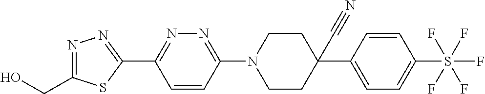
OCC1=NN=C(C2=NN=C(N3CCC(C#N)(C4=CC=C(S(F)(F)(F)(F)F)C=C4)CC3)C=C2)S1
